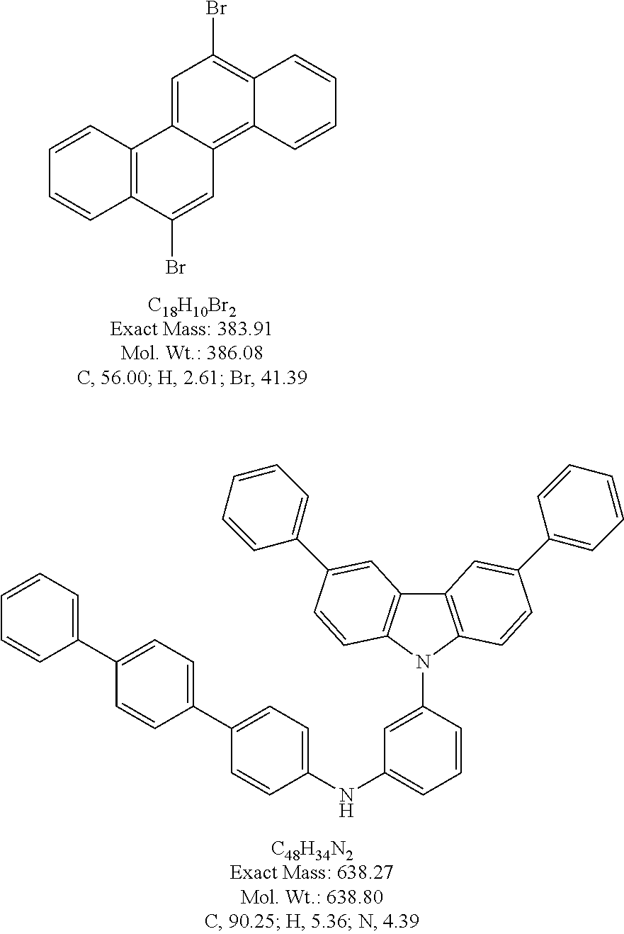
C1=C2C(=C3C(=C1Br)C=CC=C3)C=C(Br)C1=C2C=CC=C1.C1=CC(NC2=CC=CC(N3C4=C(C5=C3C=CC(C3=CC=CC=C3)=C5)C=C(C3=CC=CC=C3)C=C4)=C2)=CC=C1C1=CC=C(C2=CC=CC=C2)C=C1
